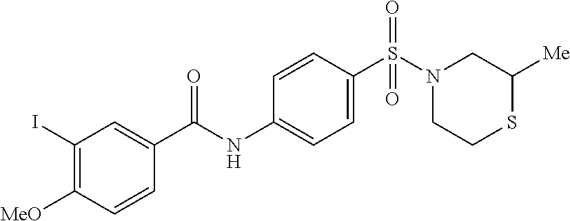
C1=CC(S(N2CCSC([Me])C2)(=O)=O)=CC=C1NC(=O)C1=CC(I)=C([MeO])C=C1
